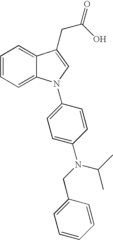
C1=CC=C2C(=C1)C(CC(=O)O)=CN2C1=CC=C(N(CC2=CC=CC=C2)C(C)C)C=C1
